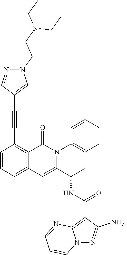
C1=CC=C2C(=C1C#CC1=CN(CCN(CC)CC)N=C1)C(=O)N(C1=CC=CC=C1)C(C(C)NC(=O)C1=C3N(N=C1N)C=CC=N3)=C2
